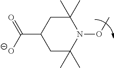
C1C(C)(C)N(OC)C(C)(C)CC1C([O-])=O
